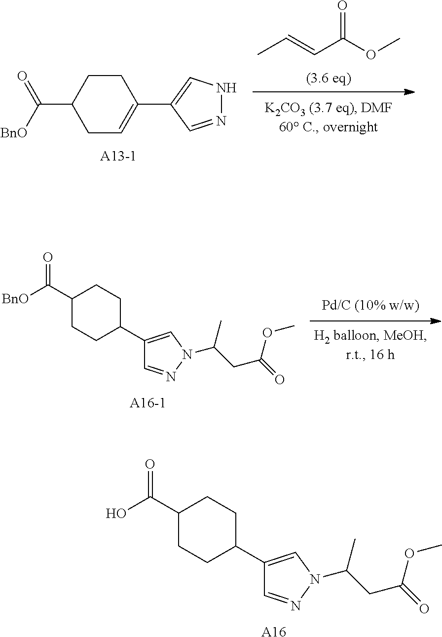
O=C(OC)C=CC.C(C1CC=C(C2=CNN=C2)CC1)([BnO])=O.C1(C2CCC(C([BnO])=O)CC2)=CN(C(CC(=O)OC)C)N=C1.[A16-1].C1(C2CCC(C(O)=O)CC2)=CN(C(CC(=O)OC)C)N=C1.[A16]
